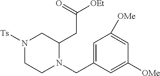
N1([Ts])CCN(CC2=CC([OMe])=CC([OMe])=C2)C(CC([OEt])=O)C1
